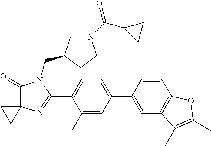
C1(=O)C2(N=C(C3=CC=C(C4=CC5=C(C=C4)OC(C)=C5C)C=C3C)N1CC1CN(C(C3CC3)=O)CC1)CC2
